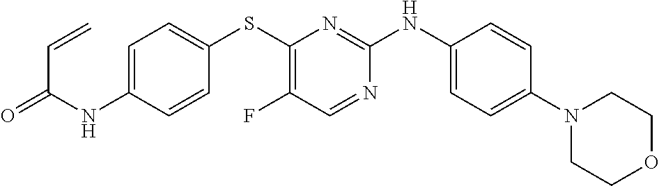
C1=C(NC(=O)C=C)C=CC(SC2=C(F)C=NC(NC3=CC=C(N4CCOCC4)C=C3)=N2)=C1
